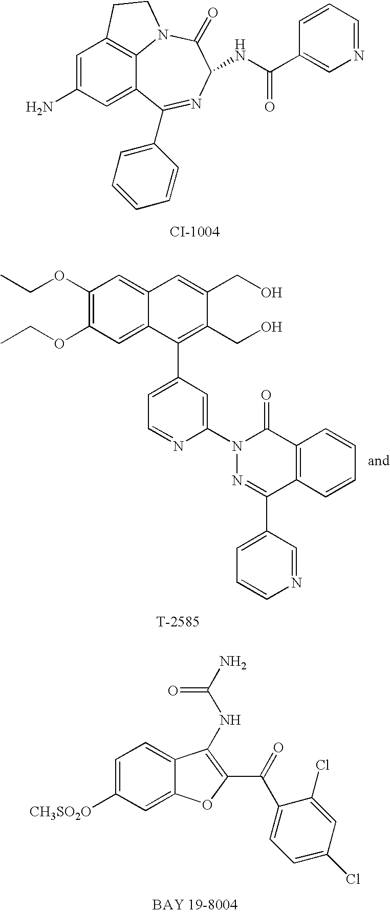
C1=C(N)C=C2C3=C1CCN3C(=O)C(NC(C1=CN=CC=C1)=O)N=C2C1=CC=CC=C1.C1=C([CH3SO2O])C=C2C(=C1)C(NC(=O)N)=C(C(C1=CC=C(Cl)C=C1Cl)=O)O2.C1(OCC)=C(OCC)C=C2C(=C1)C=C(CO)C(CO)=C2C1=CC=NC(N2N=C(C3=CC=CN=C3)C3=C(C2=O)C=CC=C3)=C1
